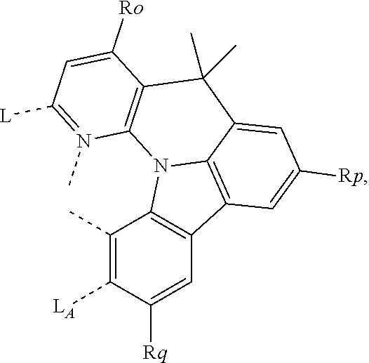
C12=C(C3=C4N1C1=C(C([Ro])=CC([L])=N1C)C(C)(C)C4=CC([Rp])=C3)C=C([Rq])C([LA])=C2C
